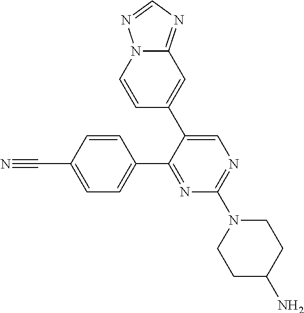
C1=C(C2=CC3=NC=NN3C=C2)C(C2=CC=C(C#N)C=C2)=NC(N2CCC(N)CC2)=N1
